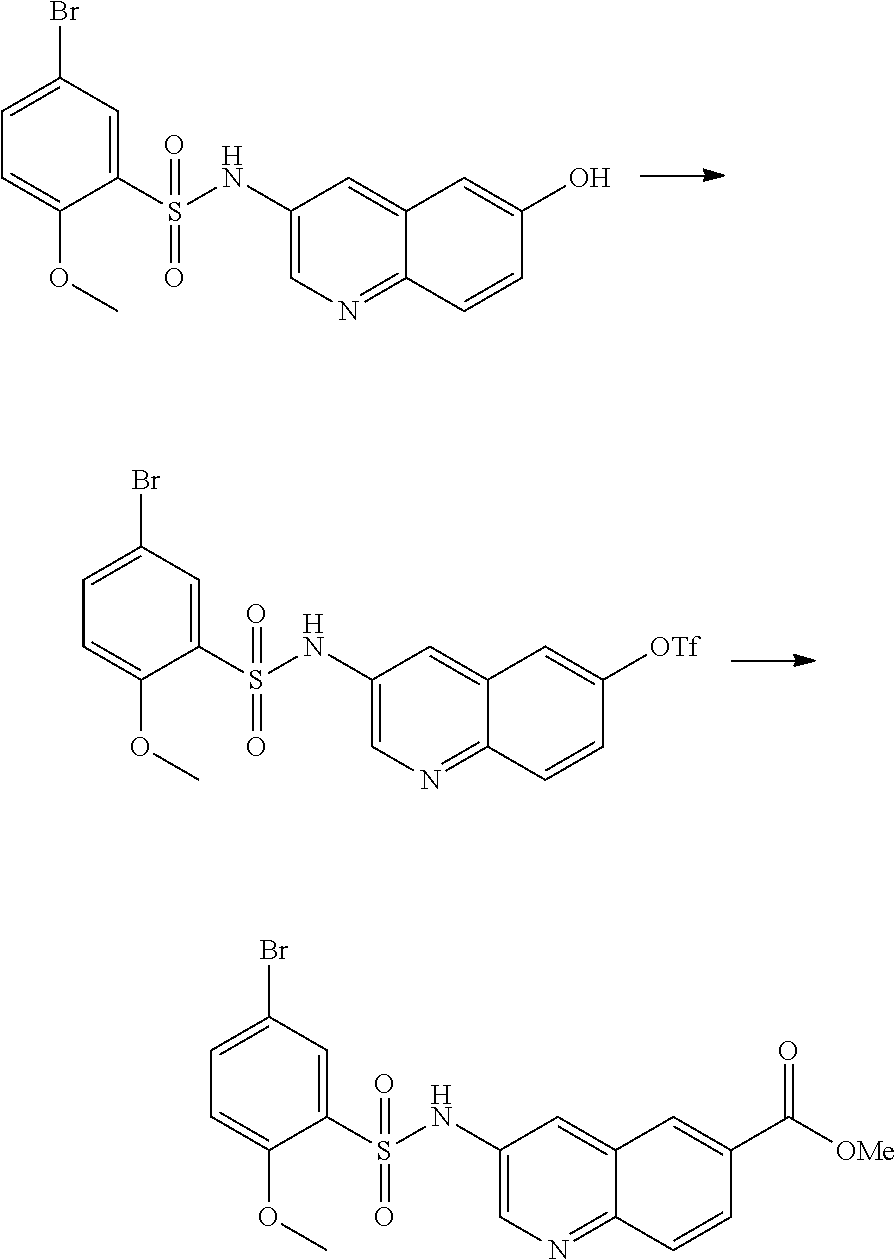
C1=C(Br)C=C(S(NC2=CN=C3C(=C2)C=C(O)C=C3)(=O)=O)C(OC)=C1.C1=C(Br)C=C(S(NC2=CN=C3C(=C2)C=C([OTf])C=C3)(=O)=O)C(OC)=C1.C1=C(Br)C=C(S(NC2=CN=C3C(=C2)C=C(C(=O)[OMe])C=C3)(=O)=O)C(OC)=C1
